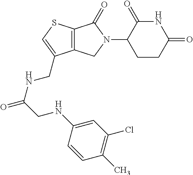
C12=C(SC=C1CNC(=O)CNC1=CC(Cl)=C(C)C=C1)C(=O)N(C1CCC(=O)NC1=O)C2
